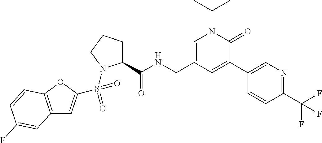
C12=C(OC(S(=O)(=O)N3C(C(NCC4=CN(C(C)C)C(=O)C(C5=CN=C(C(F)(F)F)C=C5)=C4)=O)CCC3)=C1)C=CC(F)=C2
